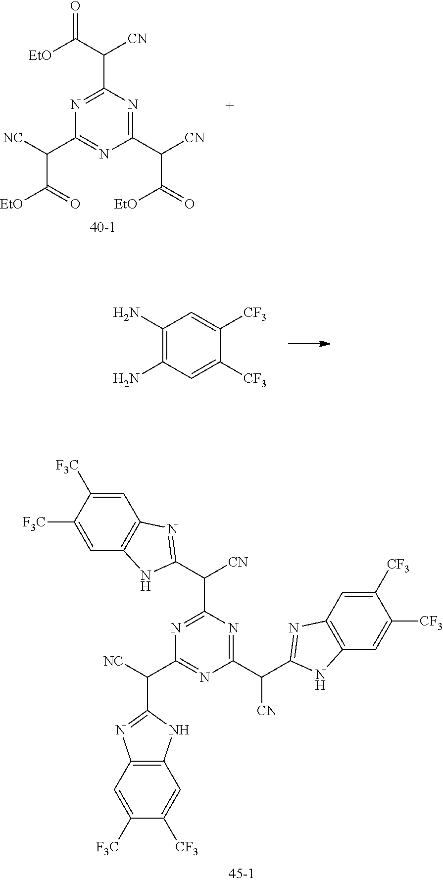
C1(N)=C(N)C=C([CF3])C([CF3])=C1.C1(C([CN])C2=NC3=C(N2)C=C([CF3])C([CF3])=C3)=NC(C(C2=NC3=C(N2)C=C([F3C])C([F3C])=C3)[CN])=NC(C([NC])C2=NC3=C(N2)C=C([CF3])C([F3C])=C3)=N1.C1(C([CN])C(=O)[EtO])=NC(C(C([EtO])=O)[CN])=NC(C([NC])C(=O)[EtO])=N1
